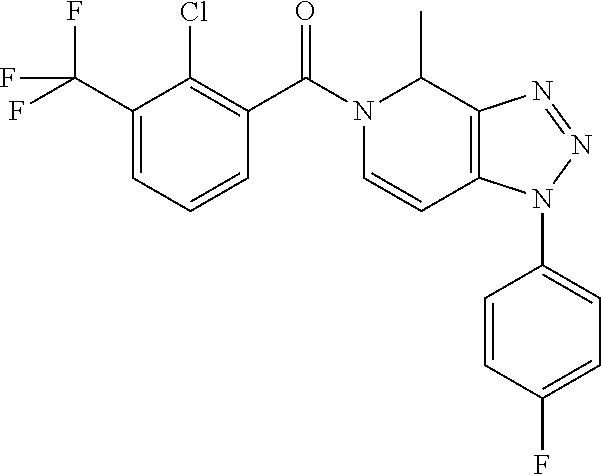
N1(C(C2=C(Cl)C(C(F)(F)F)=CC=C2)=O)C=CC2=C(C1C)N=NN2C1=CC=C(F)C=C1
